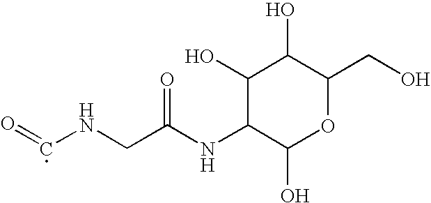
O=CNCC(NC1C(O)OC(CO)C(O)C1O)=O
